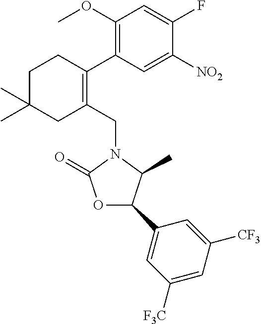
C1C(C)(C)CC(CN2C(=O)OC(C3=CC([F3C])=CC([CF3])=C3)C2C)=C(C2=C(OC)C=C(F)C([NO2])=C2)C1
